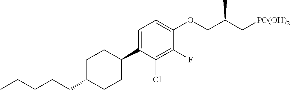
C1=C(C2CCC(CCCCC)CC2)C(Cl)=C(F)C(OCC(C[PO(OH)2])C)=C1
